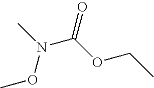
CN(C(OCC)=O)OC
